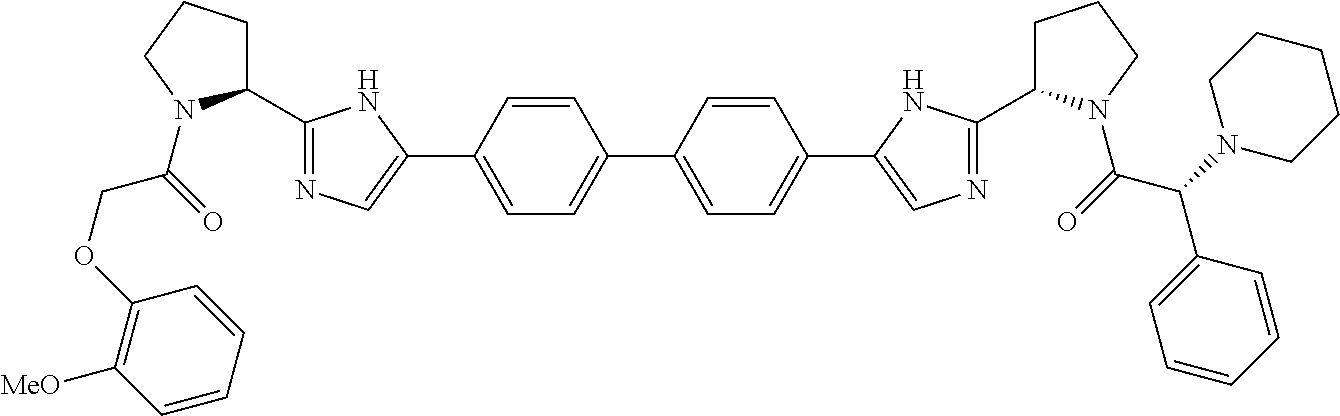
C1=CC(C2=CN=C(C3CCCN3C(=O)COC3=C([MeO])C=CC=C3)N2)=CC=C1C1=CC=C(C2=CN=C(C3CCCN3C(=O)C(N3CCCCC3)C3=CC=CC=C3)N2)C=C1
